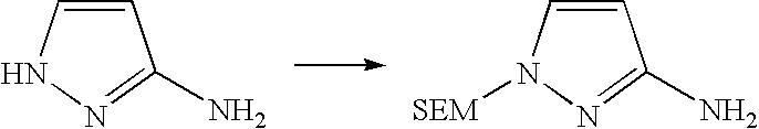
C1=CNN=C1N.C1=CN([SEM])N=C1N
